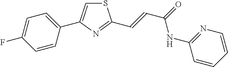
C1(C2=CSC(C=CC(=O)NC3=NC=CC=C3)=N2)=CC=C(F)C=C1
